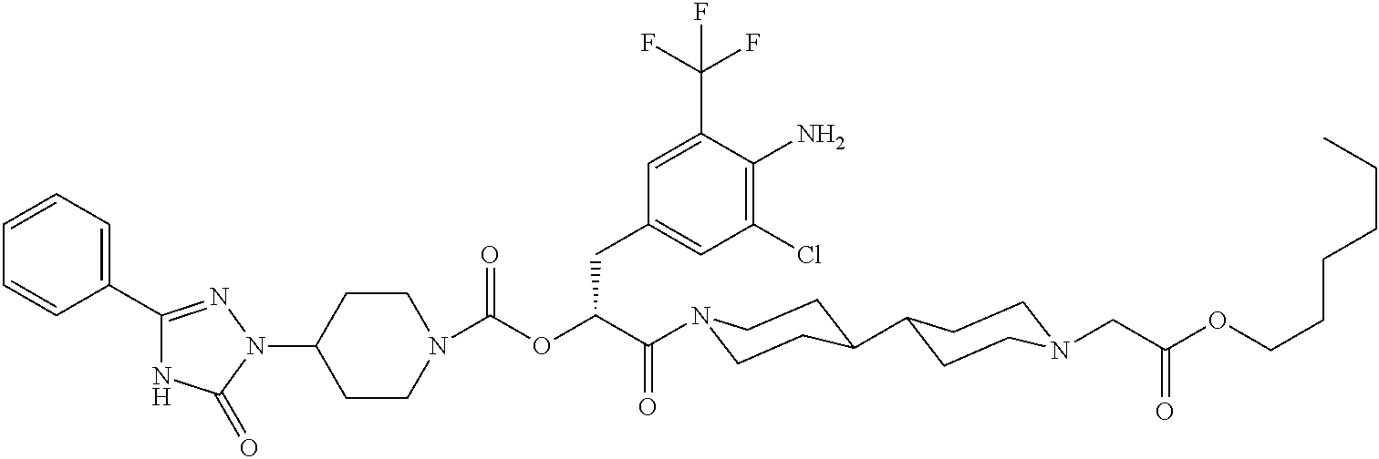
N1(C2CCN(C(=O)OC(C(=O)N3CCC(C4CCN(CC(OCCCCCC)=O)CC4)CC3)CC3=CC(Cl)=C(N)C(C(F)(F)F)=C3)CC2)N=C(C2=CC=CC=C2)NC1=O
